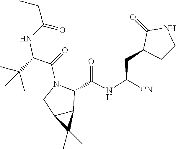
C(C(NC(C(=O)N1C(C(NC(CC2C(=O)NCC2)[CN])=O)C2C(C2(C)C)C1)C(C)(C)C)=O)C
